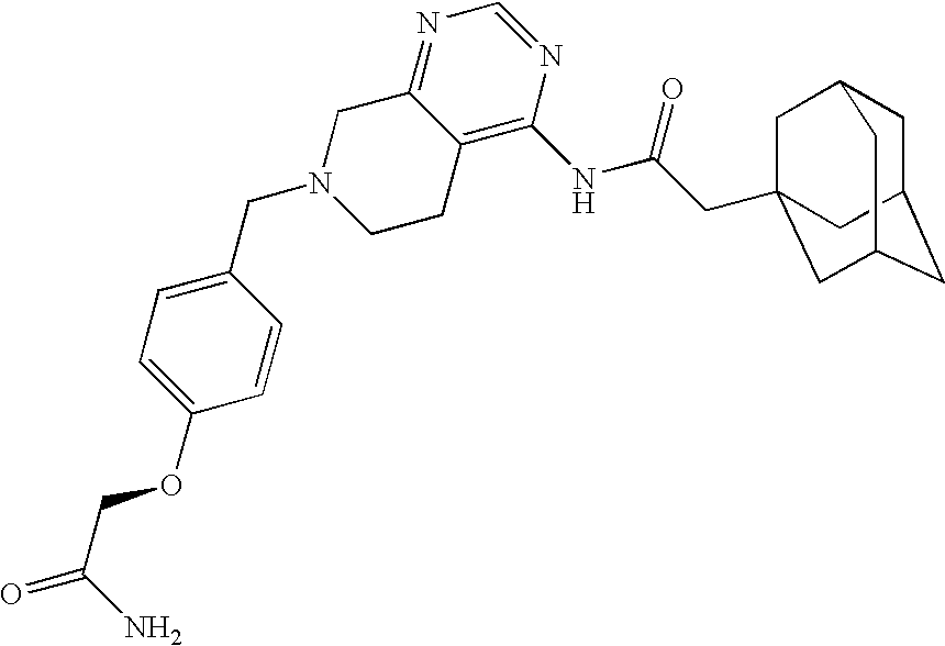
C1(CN2CCC3=C(NC(CC45CC6CC(CC(C4)C6)C5)=O)N=CN=C3C2)=CC=C(OCC(=O)N)C=C1
